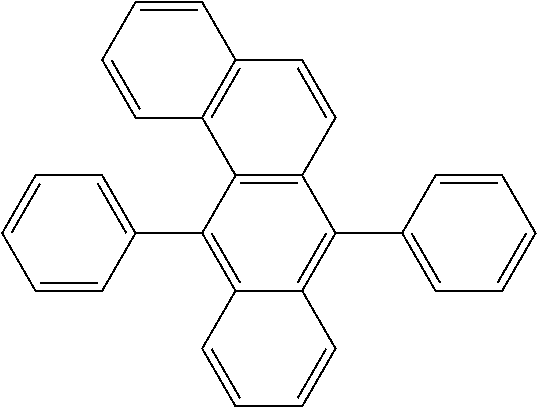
C1=CC(C2=C3C(=C(C4=CC=CC=C4)C4=C2C2=C(C=C4)C=CC=C2)C=CC=C3)=CC=C1
